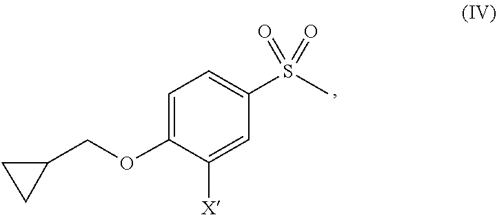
C1(OCC2CC2)=CC=C(S(C)(=O)=O)C=C1[X]
